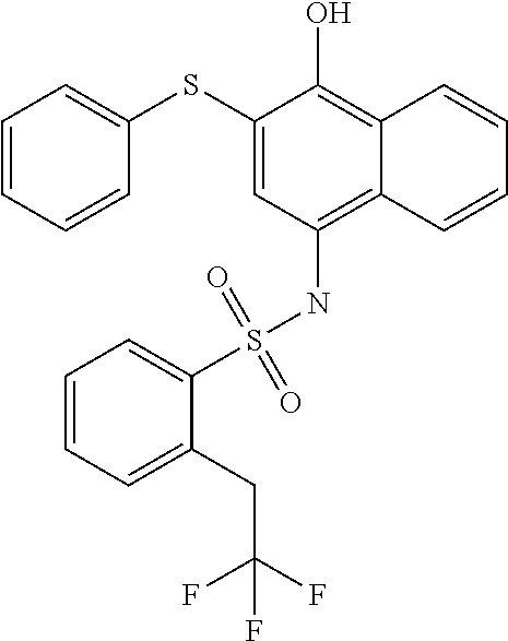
C1(SC2=CC=CC=C2)=CC(NS(C2=CC=CC=C2CC(F)(F)F)(=O)=O)=C2C(=C1O)C=CC=C2
